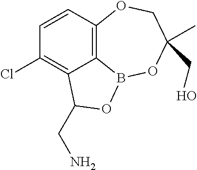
C1=CC2=C3C(=C1Cl)C(CN)OB3OC(C)(CO)CO2
